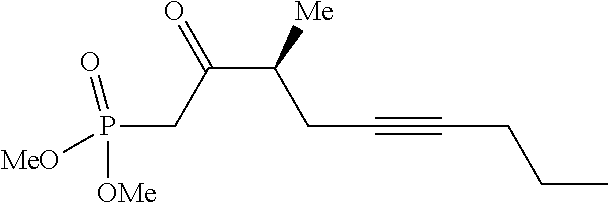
C(C([Me])CC#CCCC)(CP([OMe])([MeO])=O)=O
